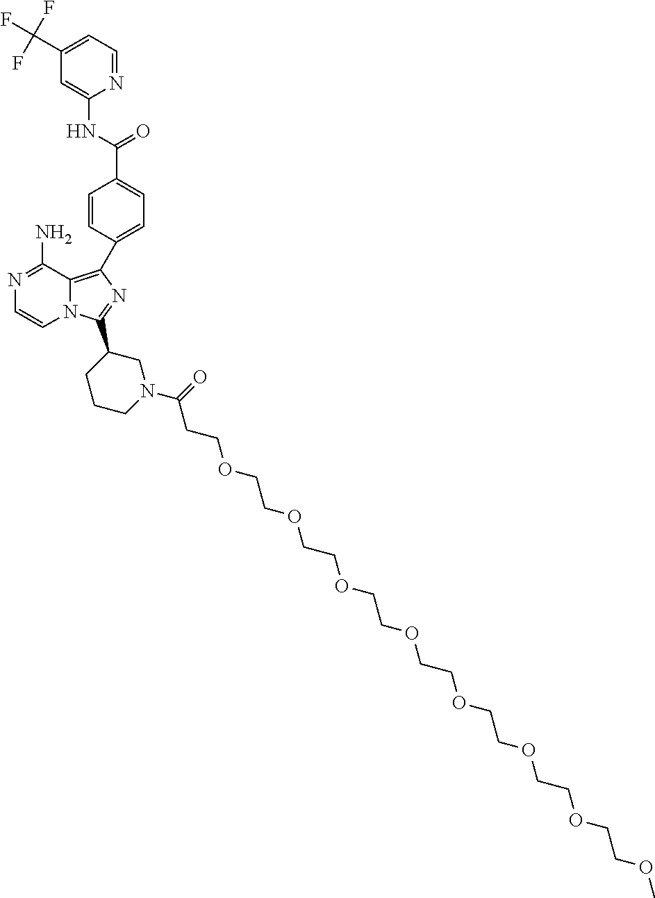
N1=C(N)C2=C(C3=CC=C(C(NC4=CC(C(F)(F)F)=CC=N4)=O)C=C3)N=C(C3CCCN(C(CCOCCOCCOCCOCCOCCOCCOCCOC)=O)C3)N2C=C1
